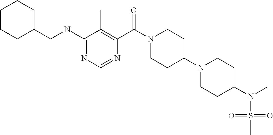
C1(NCC2CCCCC2)=NC=NC(C(N2CCC(N3CCC(N(C)S(=O)(=O)C)CC3)CC2)=O)=C1C
